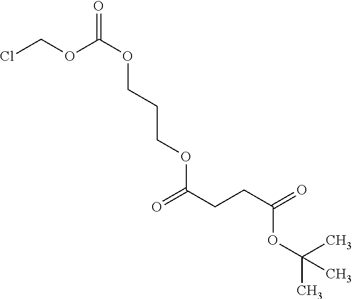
ClCOC(OCCCOC(CCC(=O)OC(C)(C)C)=O)=O
